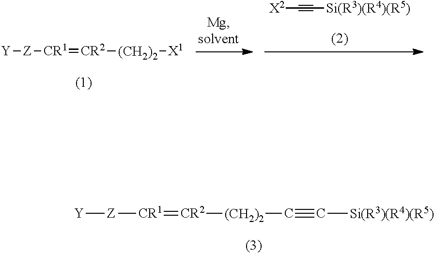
[Y][Z][CR1]=[CR2][(CH2)2][X1].[X2]C#C[Si(R3)(R4)(R5)].[Y][Z][CR1]=[CR2][(CH2)2]C#C[Si(R3)(R4)(R5)]
